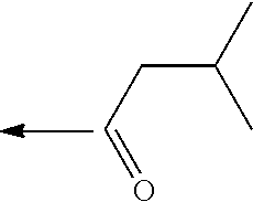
C(C=O)C(C)C
